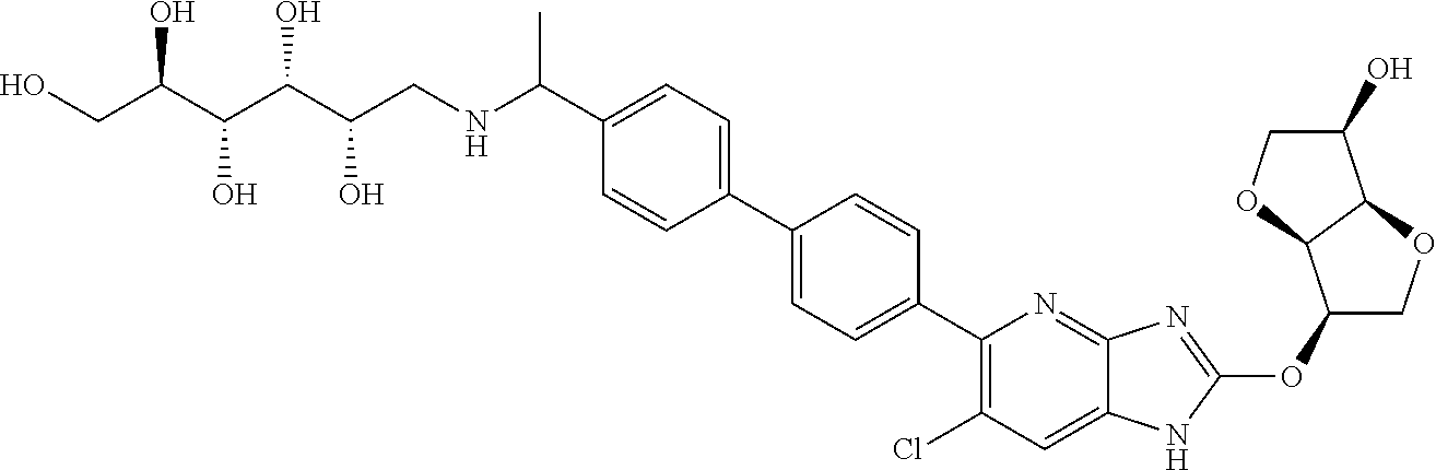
C(C1=CC=C(C2=CC=C(C3=C(Cl)C=C4C(=N3)N=C(OC3COC5C3OCC5O)N4)C=C2)C=C1)(NCC(C(C(C(CO)O)O)O)O)C
